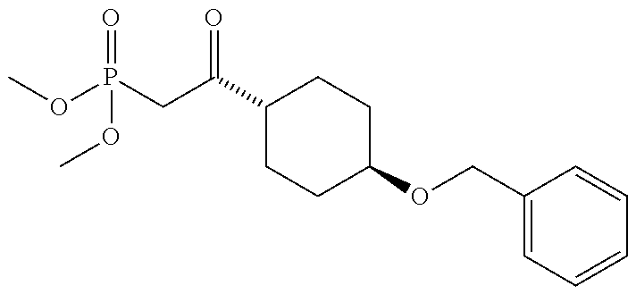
COP(=O)(CC(=O)C1CCC(OCC2=CC=CC=C2)CC1)OC
